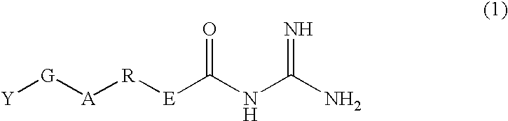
[Y][G][A][R][E]C(NC(N)=N)=O
